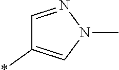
C1=NN(C)C=C1*
